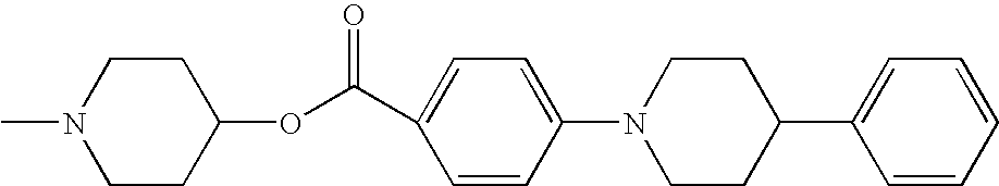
C1CN(C)CCC1OC(=O)C1=CC=C(N2CCC(C3=CC=CC=C3)CC2)C=C1
